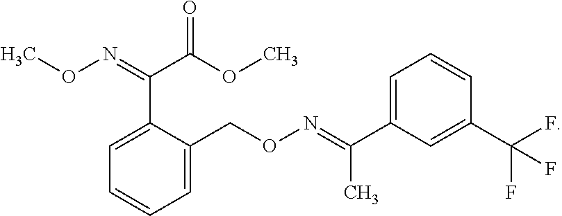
C(=NOC)(C1=CC=CC=C1CON=C(C1=CC=CC(C(F)(F)F)=C1)C)C(=O)OC
